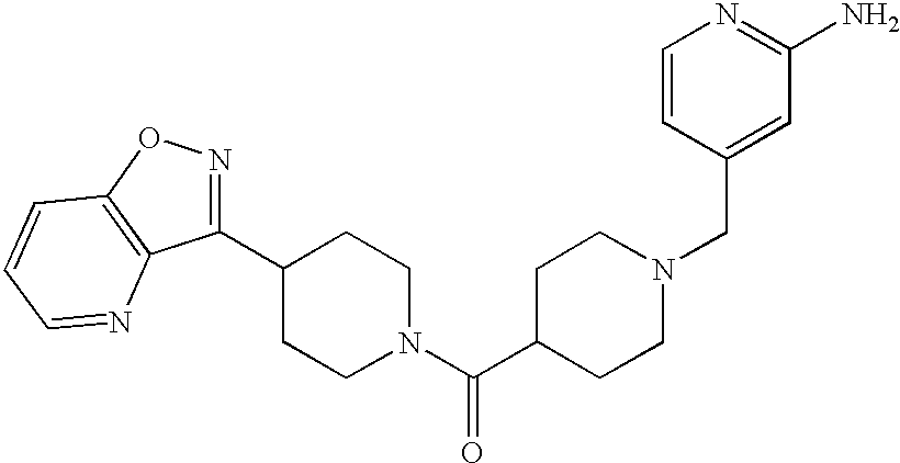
C1(C2CCN(C(C3CCN(CC4=CC(N)=NC=C4)CC3)=O)CC2)=NOC2=C1N=CC=C2
